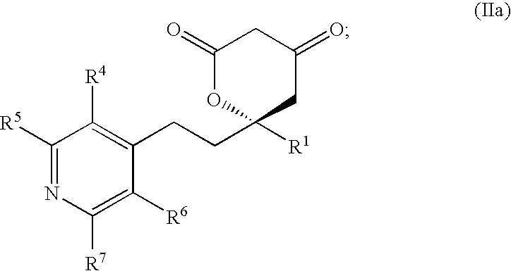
C1([R5])=NC([R7])=C([R6])C(CCC2([R1])CC(=O)CC(=O)O2)=C1[R4]
